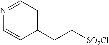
N1=CC=C(CC[SO2Cl])C=C1
